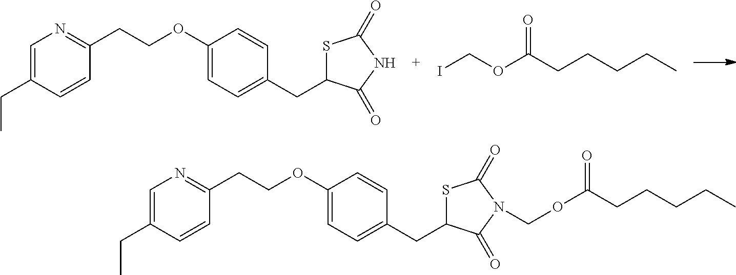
C1=C(CC)C=CC(CCOC2=CC=C(CC3SC(=O)NC3=O)C=C2)=N1.ICOC(CCCCC)=O.C1=C(CC)C=CC(CCOC2=CC=C(CC3SC(=O)N(COC(CCCCC)=O)C3=O)C=C2)=N1
